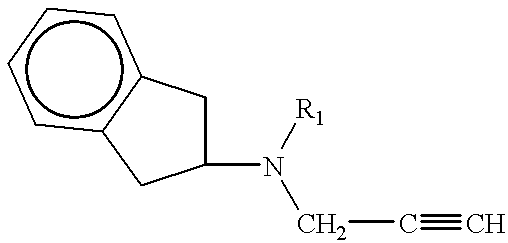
C1(N(CC#C)[R1])Cc2c(cccc2)C1
